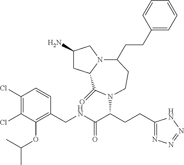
C1(N)CC2N(C1)C(CCC1=CC=CC=C1)CCN(C(CCC1=NN=NN1)C(NCC1=C(OC(C)C)C(Cl)=C(Cl)C=C1)=O)C2=O
